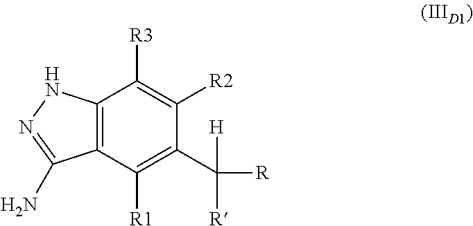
C1([R3])=C([R2])C(C([R])([H])[R])=C([R1])C2=C1NN=C2N
